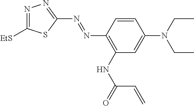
C1(N=NC2=C(NC(=O)C=C)C=C(N(CC)CC)C=C2)=NN=C([EtS])S1
